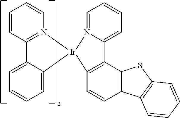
C1=CC2=N(C=C1)[Ir]1(C3=CC=CC=C23)C2=C(C3=C(C=C2)C2=C(S3)C=CC=C2)C2=CC=CC=N21
